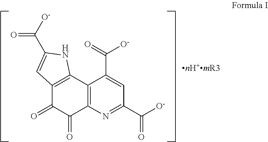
C12=C(N=C(C([O-])=O)C=C1C(=O)[O-])C(=O)C(=O)C1=C2NC(C([O-])=O)=C1
